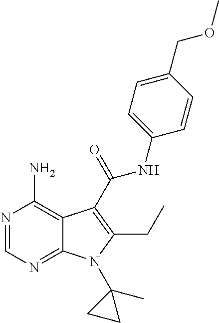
N1=CN=C2C(=C1N)C(C(NC1=CC=C(COC)C=C1)=O)=C(CC)N2C1(C)CC1
